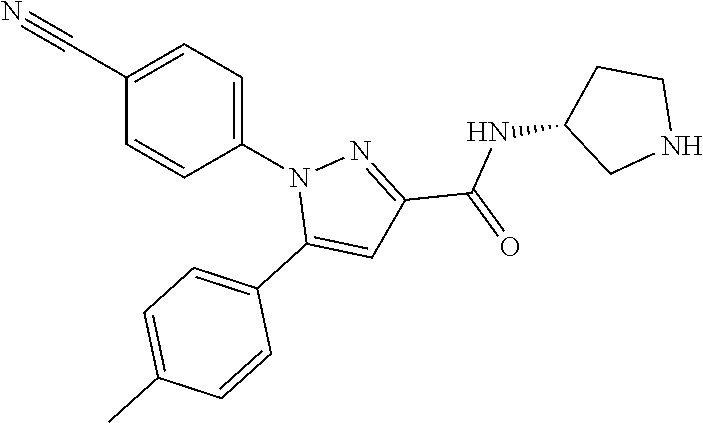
C1(C#N)=CC=C(N2C(C3=CC=C(C)C=C3)=CC(C(NC3CNCC3)=O)=N2)C=C1
